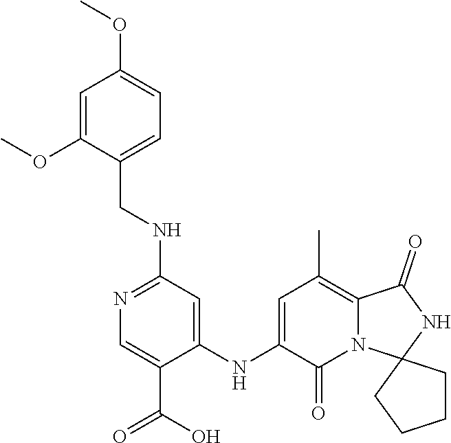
O(C)C1=CC(OC)=CC=C1CNC1=NC=C(C(O)=O)C(NC2=CC(C)=C3C(=O)NC4(N3C2=O)CCCC4)=C1
